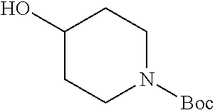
C1(O)CCN([Boc])CC1
